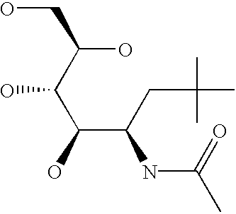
C(C(CC(C)(C)C)NC(=O)C)(C(C(O)CO)O)O
